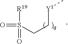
O=S(CC[Y1]C)(=O)[R19]
